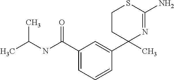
C1CC(C2=CC(C(NC(C)C)=O)=CC=C2)(C)N=C(N)S1
